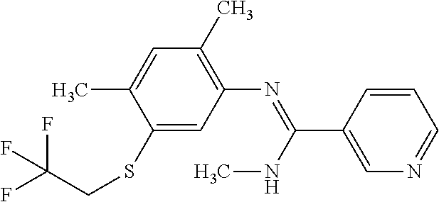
C1(SCC(F)(F)F)=CC(N=C(NC)C2=CN=CC=C2)=C(C)C=C1C
